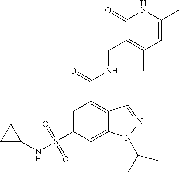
C1=C(S(=O)(=O)NC2CC2)C=C2C(=C1C(NCC1=C(C)C=C(C)NC1=O)=O)C=NN2C(C)C
